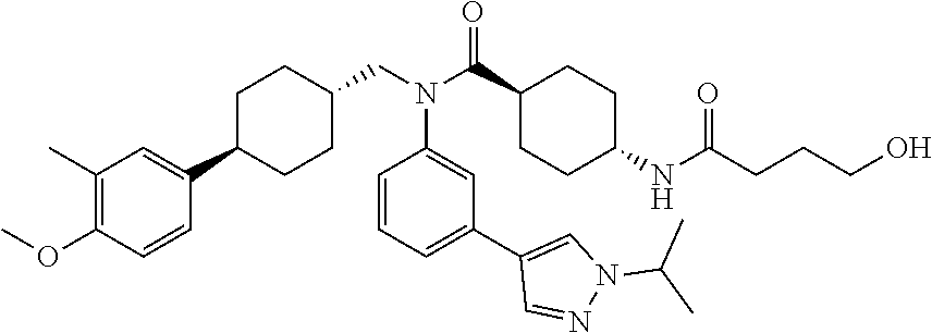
C1(N(CC2CCC(C3=CC(C)=C(OC)C=C3)CC2)C(C2CCC(NC(CCCO)=O)CC2)=O)=CC(C2=CN(C(C)C)N=C2)=CC=C1
